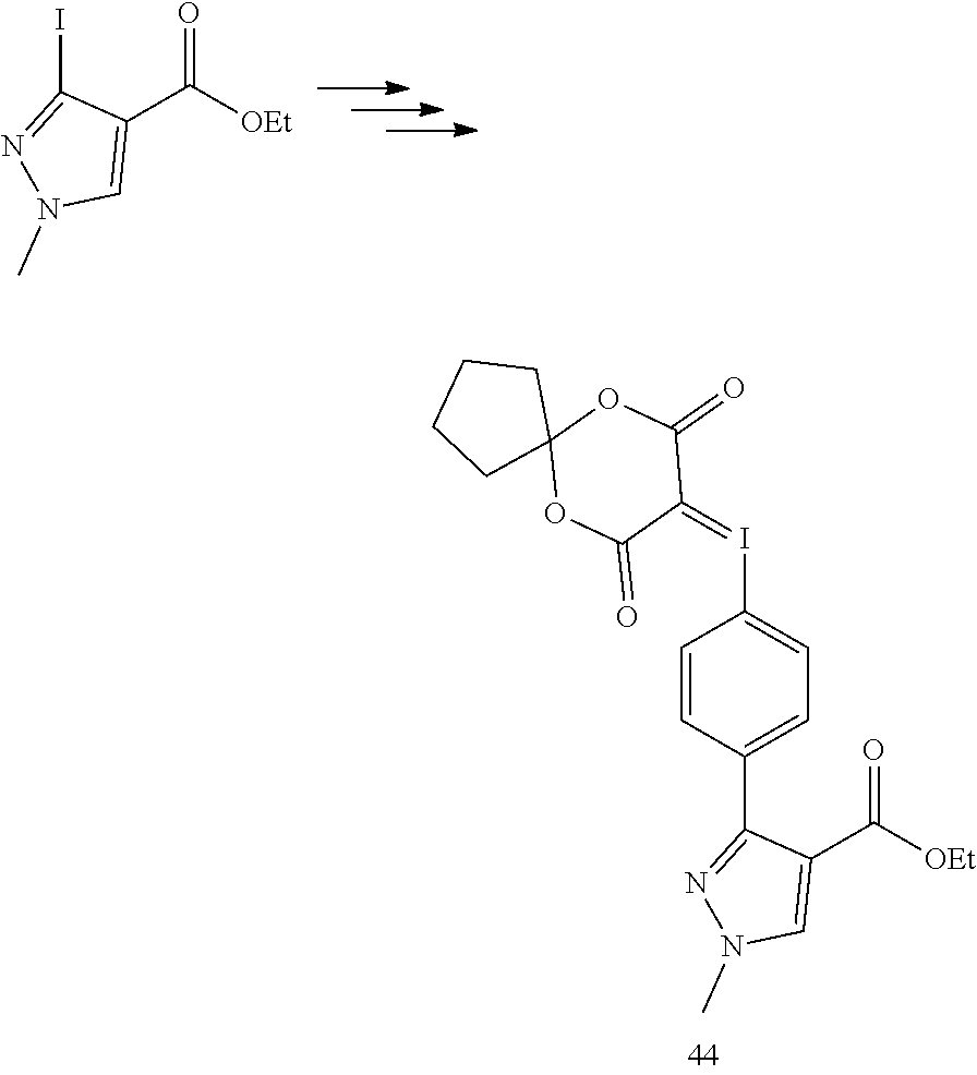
C1(C([OEt])=O)=CN(C)N=C1C1=CC=C(I=C2C(=O)OC3(OC2=O)CCCC3)C=C1.C1(C([OEt])=O)=CN(C)N=C1I
